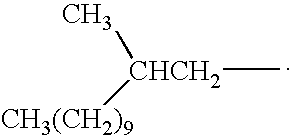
[CHCH2](C)(C)[CH3(CH2)9]
